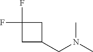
C1C(CN(C)C)CC1(F)F
